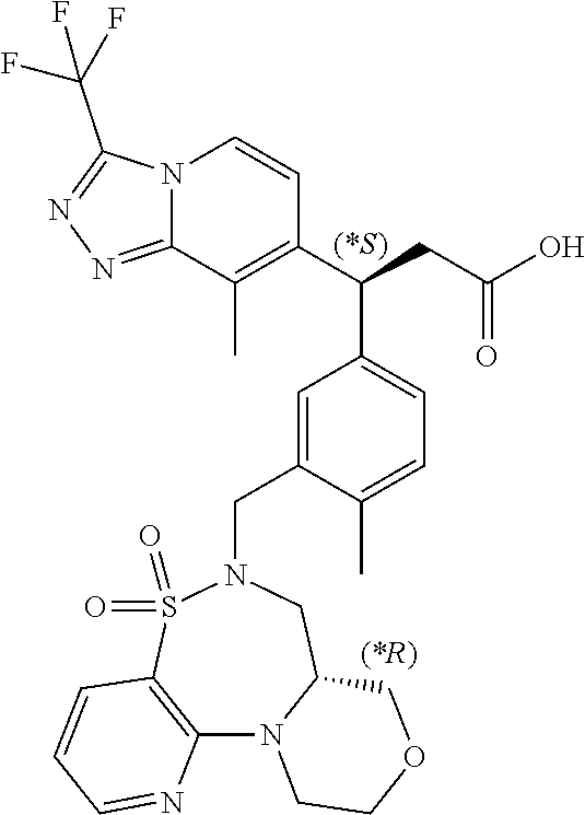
C1=C(CN2S(=O)(=O)C3=C(N4C(C2)COCC4)N=CC=C3)C(C)=CC=C1C(C1=C(C)C2=NN=C(C(F)(F)F)N2C=C1)CC(O)=O
